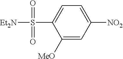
C1([MeO])=CC([NO2])=CC=C1S(=O)(=O)[Et2N]
